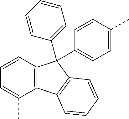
C1=CC2=C(C(C)=C1)C1=C(C2(C2=CC=CC=C2)C2=CC=C(C)C=C2)C=CC=C1
